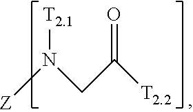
[Z]N(CC([T2.2])=O)[T2.1]
